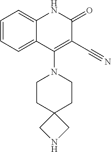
C1=CC=C2C(=C1)NC(=O)C(C#N)=C2N1CCC2(CC1)CNC2
